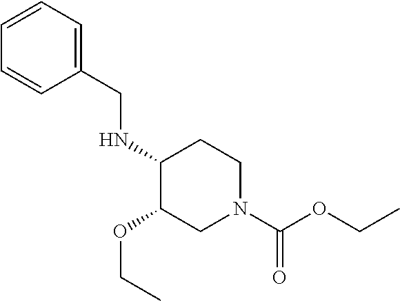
N(C1C(OCC)CN(C(OCC)=O)CC1)CC1=CC=CC=C1
